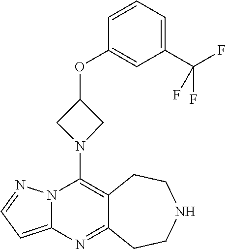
N12C(=CC=N1)N=C1C(=C2N2CC(OC3=CC(C(F)(F)F)=CC=C3)C2)CCNCC1
